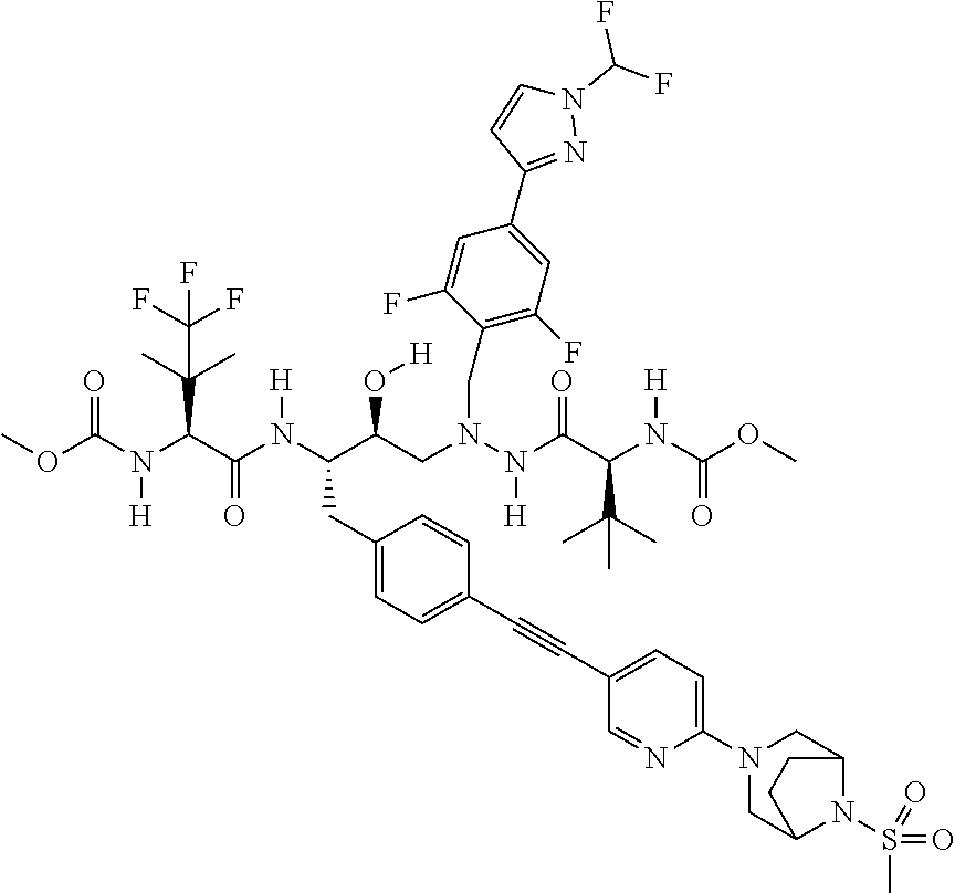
COC(N(C(C(N(C(C(CN(N(C(C(N(C(OC)=O)[H])C(C)(C)C)=O)[H])CC1=C(F)C=C(C2=NN(C(F)F)C=C2)C=C1F)O[H])CC1=CC=C(C#CC2=CC=C(N3CC4N(S(C)(=O)=O)C(C3)CC4)N=C2)C=C1)[H])=O)C(C)(C)C(F)(F)F)[H])=O
